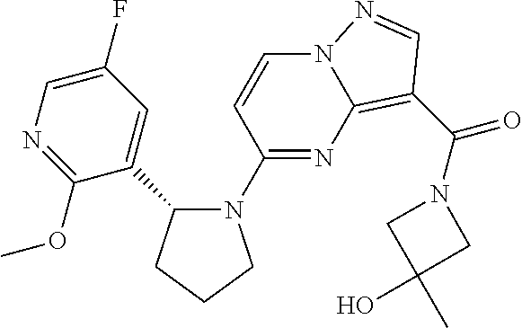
C1=CC(N2C(C3=CC(F)=CN=C3OC)CCC2)=NC2=C(C(N3CC(C)(O)C3)=O)C=NN12
